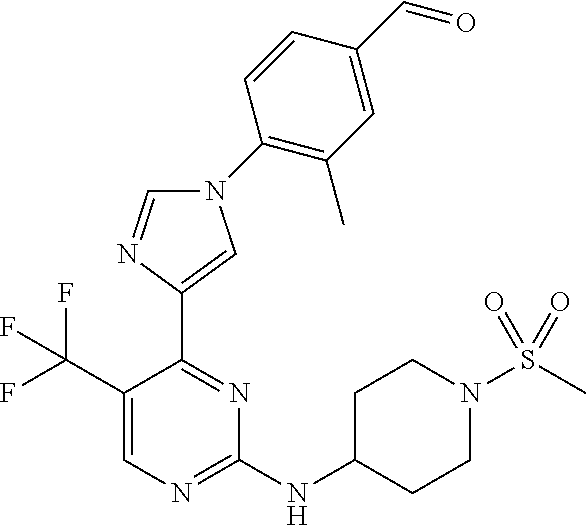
C1(NC2CCN(S(C)(=O)=O)CC2)=NC=C(C(F)(F)F)C(C2=CN(C3=C(C)C=C(C=O)C=C3)C=N2)=N1
